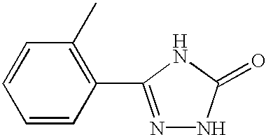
C1=CC(C2=NNC(=O)N2)=C(C)C=C1
